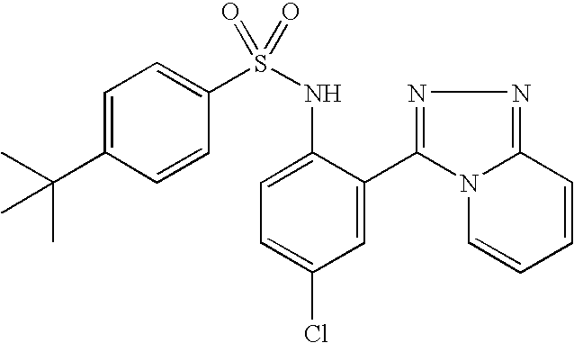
C1=C(C(C)(C)C)C=CC(S(NC2=CC=C(Cl)C=C2C2=NN=C3N2C=CC=C3)(=O)=O)=C1
